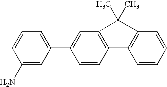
C1=CC=C(C2=CC3=C(C=C2)C2=C(C=CC=C2)C3(C)C)C=C1N
